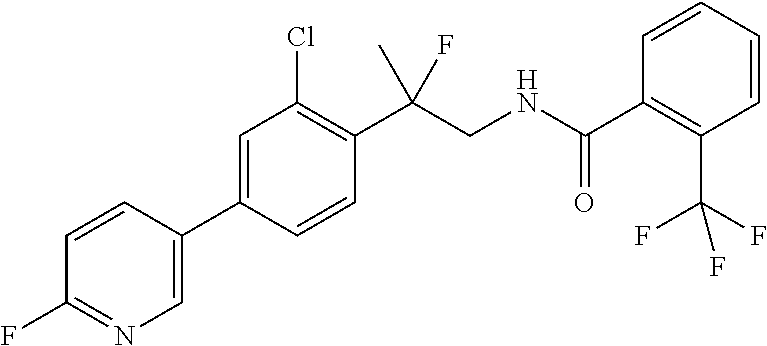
C1(C2=CN=C(F)C=C2)=CC(Cl)=C(C(C)(F)CNC(=O)C2=C(C(F)(F)F)C=CC=C2)C=C1
